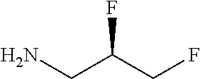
NCC(F)CF
